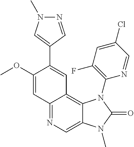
C12=NC=C3C(=C1C=C(C1=CN(C)N=C1)C(OC)=C2)N(C1=C(F)C=C(Cl)C=N1)C(=O)N3C
